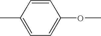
CC1=CC=C(OC)C=C1
